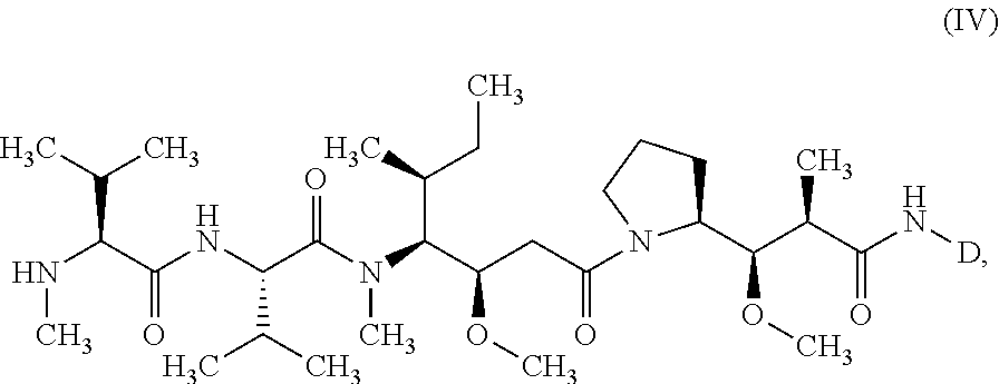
N(C)C(C(NC(C(N(C)C(C(CC(=O)N1C(C(C(C(N[D])=O)C)OC)CCC1)OC)C(CC)C)=O)C(C)C)=O)C(C)C
